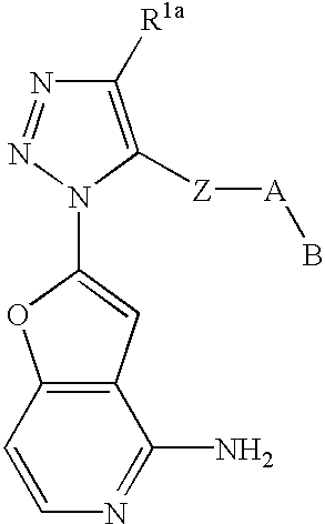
C1([R1a])=C([Z][A]B)N(C2=CC3=C(O2)C=CN=C3N)N=N1
